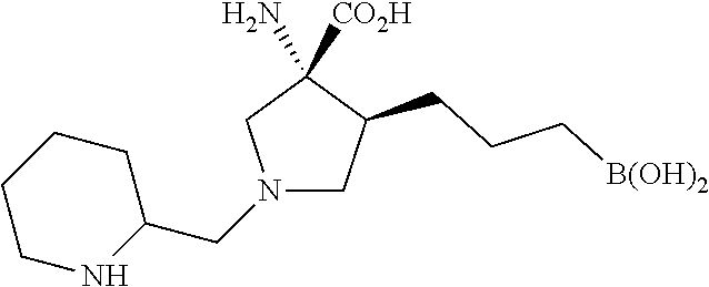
N1(CC2CCCCN2)CC(CCC[B(OH)2])C([CO2H])(N)C1
